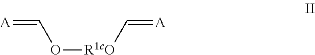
O([R1cO]C=[A])C=[A]
